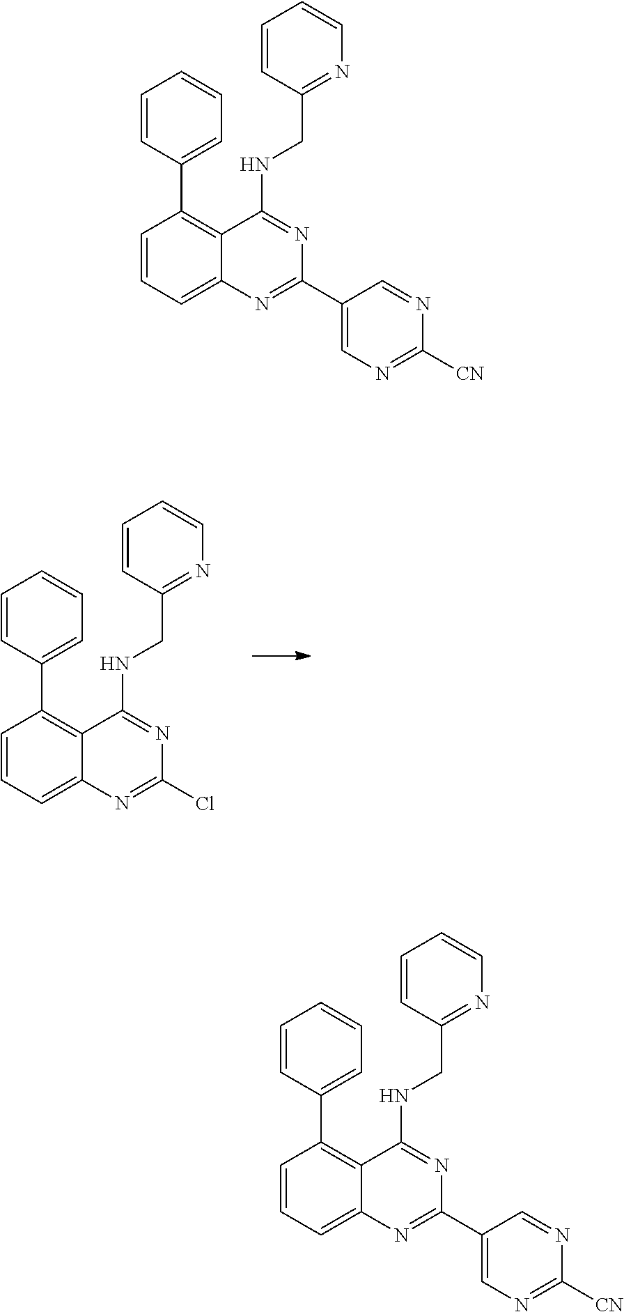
C1=CC=C2C(=C1C1=CC=CC=C1)C(NCC1=NC=CC=C1)=NC(Cl)=N2.C1=CC=C2C(=C1C1=CC=CC=C1)C(NCC1=NC=CC=C1)=NC(C1=CN=C([CN])N=C1)=N2.C1=CC=C2C(=C1C1=CC=CC=C1)C(NCC1=NC=CC=C1)=NC(C1=CN=C([CN])N=C1)=N2
